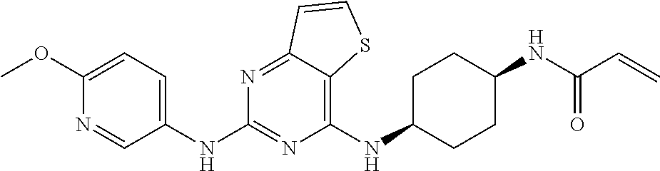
C1(NC2CCC(NC(C=C)=O)CC2)=C2C(=NC(NC3=CC=C(OC)N=C3)=N1)C=CS2
